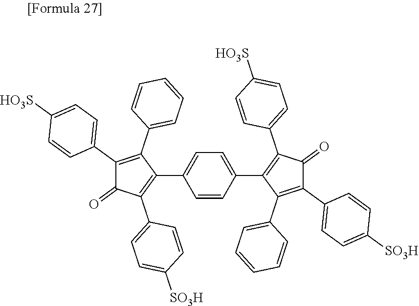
C1(C2=CC=C([HO3S])C=C2)=C(C2=CC=CC=C2)C(C2=CC=C(C3=C(C4=CC=C([HO3S])C=C4)C(=O)C(C4=CC=C([SO3H])C=C4)=C3C3=CC=CC=C3)C=C2)=C(C2=CC=C([SO3H])C=C2)C1=O
